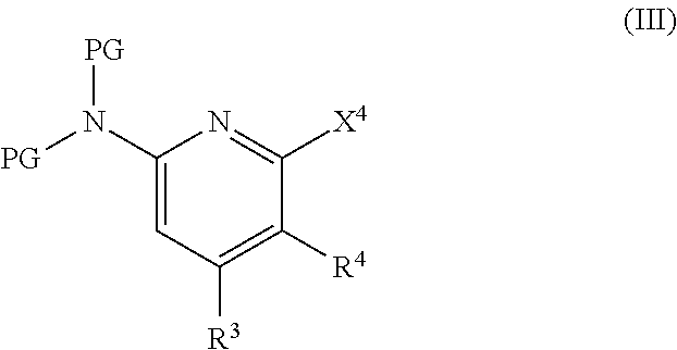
[PG]N([PG])C1=CC([R3])=C([R4])C([X4])=N1
